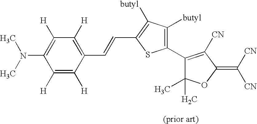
C1([H])=C([H])C(C=CC2=C([butyl])C([butyl])=C(C3=C([CN])C(=C([CN])[CN])OC3(C)C)S2)=C([H])C([H])=C1N(C)C
